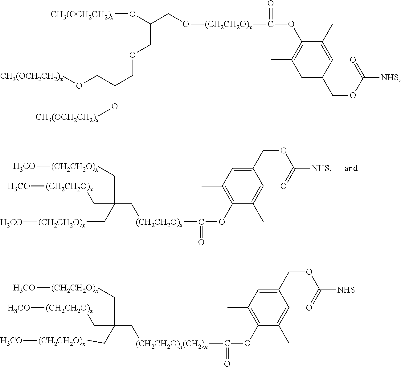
[(CH2CH2O)x](C(OC1=C(C)C=C(COC(=O)[NHS])C=C1C)=O)CC(C[(CH2CH2O)x][H3CO])(C[(CH2CH2O)x][H3CO])C[(CH2CH2O)x][H3CO].[(CH2CH2O)x(CH2)n](C(OC1=C(C)C=C(COC(=O)[NHS])C=C1C)=O)CC(C[(CH2CH2O)x][H3CO])(C[(CH2CH2O)x][H3CO])C[(CH2CH2O)x][H3CO].C(C(COCC(O[CH3(OCH2CH2)x])CO[CH3(OCH2CH2)x])O[CH3(OCH2CH2)x])O[(CH2CH2O)x]C(OC1=C(C)C=C(COC(=O)[NHS])C=C1C)=O
